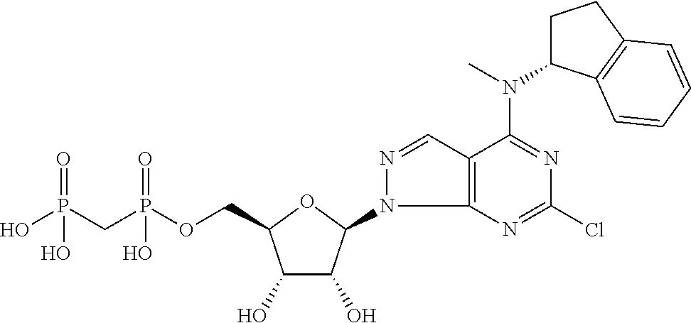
C1(O)C(O)C(N2C3=C(C=N2)C(N(C2CCC4=C2C=CC=C4)C)=NC(Cl)=N3)OC1COP(CP(O)(=O)O)(=O)O
